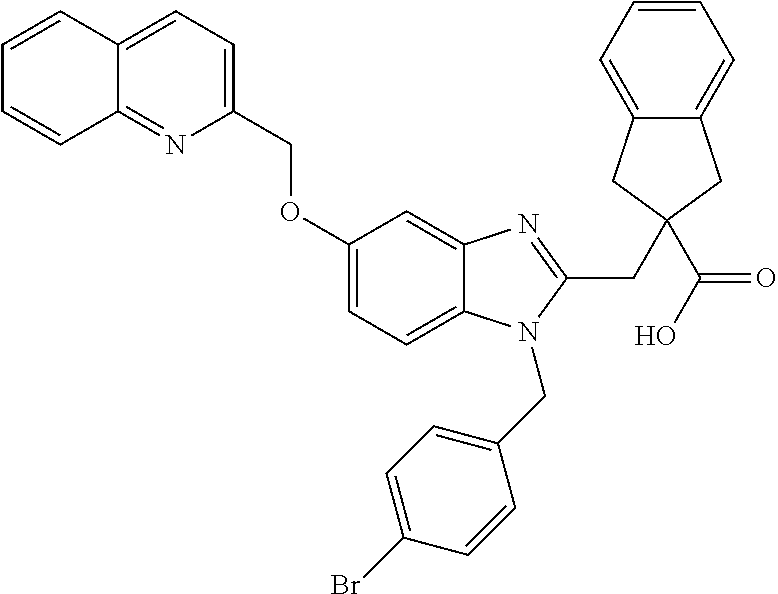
C1=CC2=CC=C(COC3=CC=C4C(=C3)N=C(CC3(C(=O)O)CC5=CC=CC=C5C3)N4CC3=CC=C(Br)C=C3)N=C2C=C1
